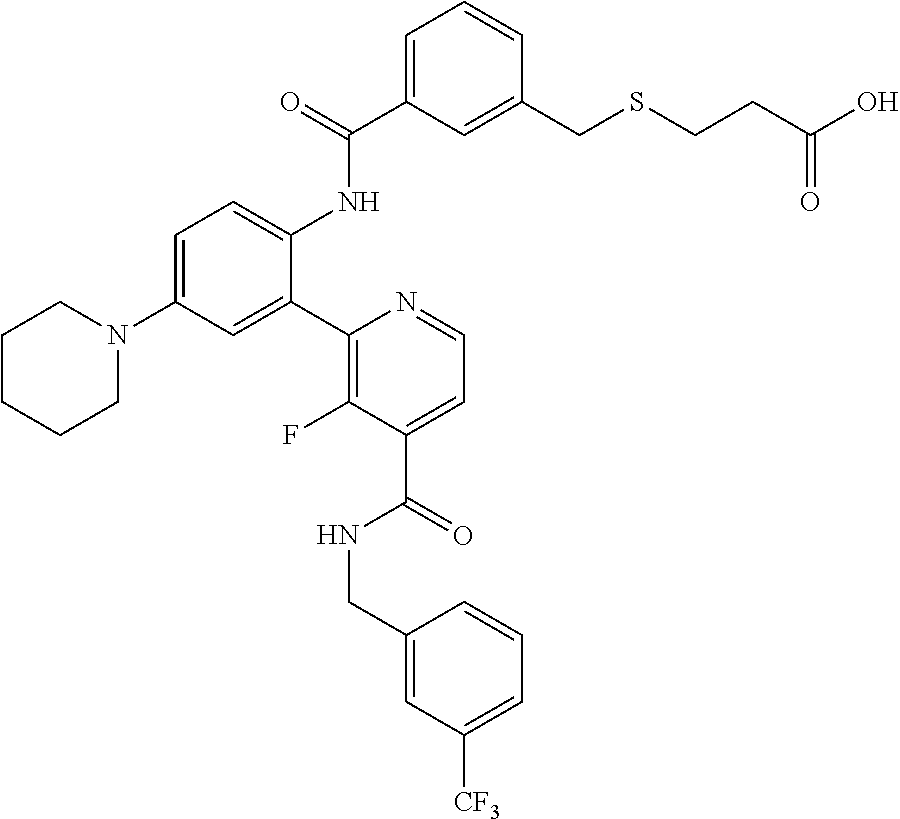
C1CCCN(C2=CC=C(NC(C3=CC=CC(CSCCC(O)=O)=C3)=O)C(C3=C(F)C(C(=O)NCC4=CC([CF3])=CC=C4)=CC=N3)=C2)C1
